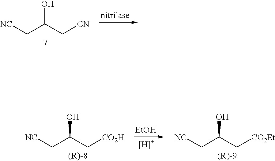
[NC]CC(C[CN])O.[NC]CC(C[CO2H])O.[NC]CC(C[CO2Et])O
